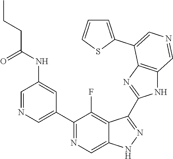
C1(C2=CN=CC(NC(CCC)=O)=C2)=NC=C2C(=C1F)C(C1=NC3=C(N1)C=NC=C3C1=CC=CS1)=NN2
